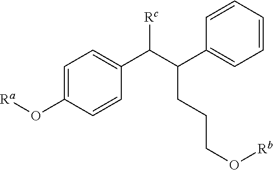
C1=C(O[Ra])C=CC(C(C(C2=CC=CC=C2)CCCO[Rb])[Rc])=C1
